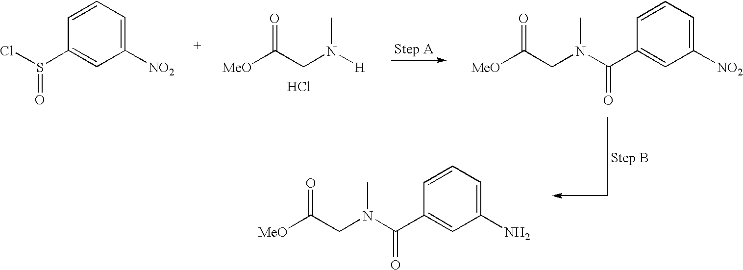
C1=CC(S(Cl)=O)=CC([NO2])=C1.[MeO]C(CN([H])C)=O.Cl.[MeO]C(CN(C(=O)C1=CC([NO2])=CC=C1)C)=O.[MeO]C(CN(C(=O)C1=CC(N)=CC=C1)C)=O
